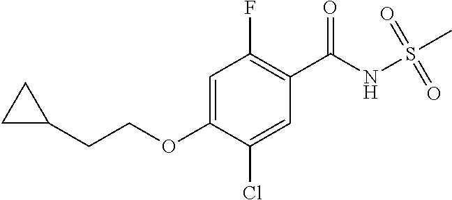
C1=C(OCCC2CC2)C(Cl)=CC(C(NS(C)(=O)=O)=O)=C1F
